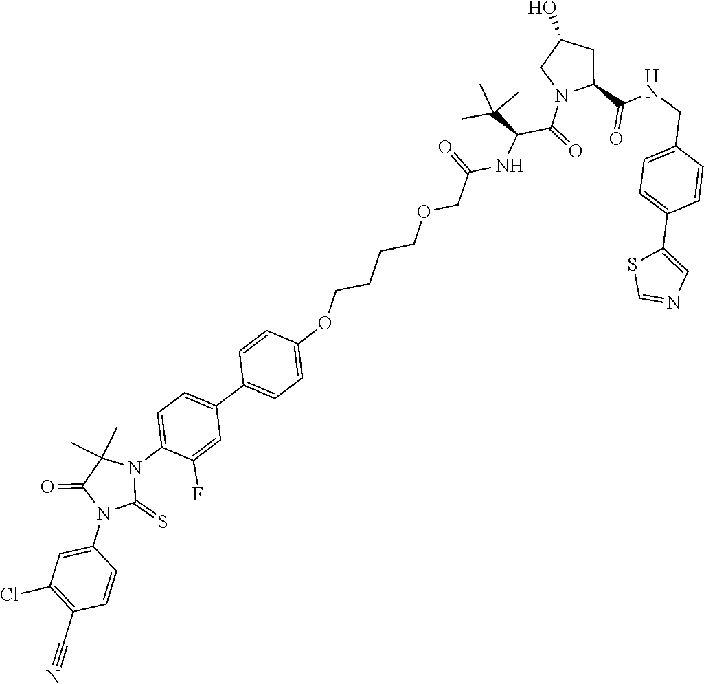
C1=C(N2C(=S)N(C3=CC=C(C4=CC=C(OCCCCOCC(=O)NC(C(=O)N5CC(O)CC5C(NCC5=CC=C(C6=CN=CS6)C=C5)=O)C(C)(C)C)C=C4)C=C3F)C(C)(C)C2=O)C=CC(C#N)=C1Cl
